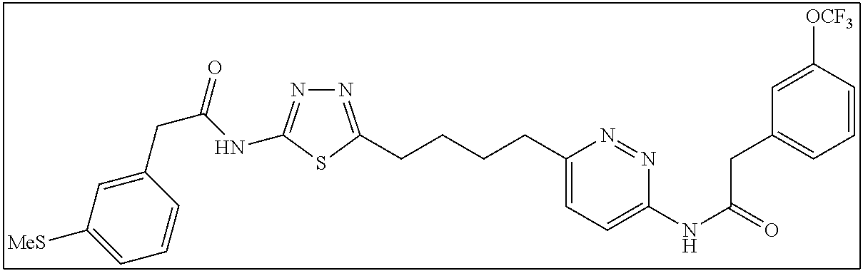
N1=C(CCCCC2=CC=C(NC(=O)CC3=CC=CC([OCF3])=C3)N=N2)SC(NC(CC2=CC([MeS])=CC=C2)=O)=N1
